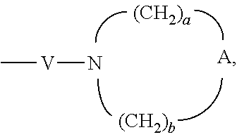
N[V]C
